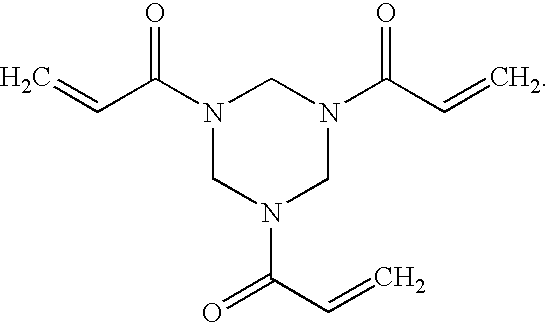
N1(C(C=C)=O)CN(C(C=C)=O)CN(C(C=C)=O)C1
